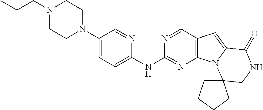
C1(N2CCN(CC(C)C)CC2)=CC=C(NC2=NC3=C(C=N2)C=C2N3C3(CNC2=O)CCCC3)N=C1
